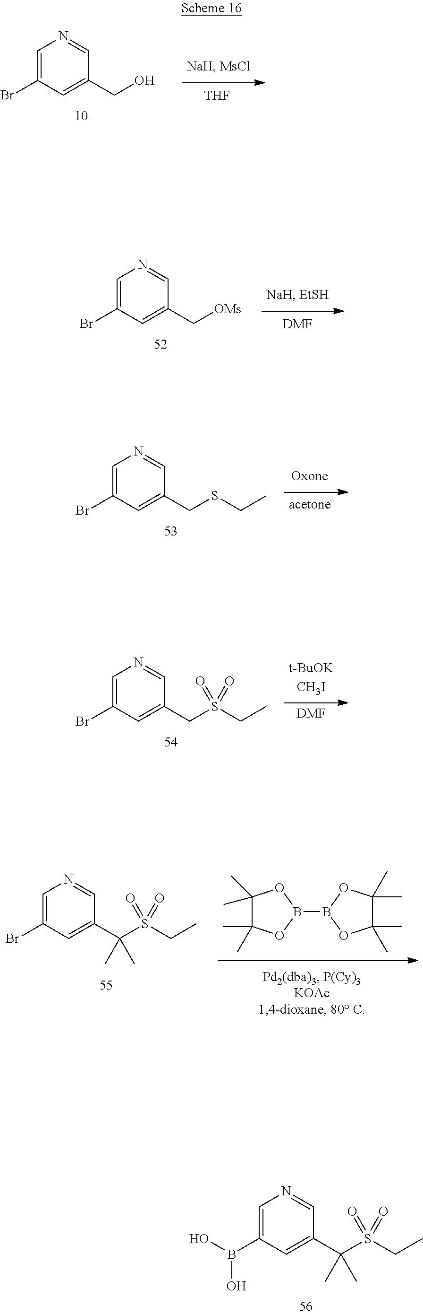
C1=C(Br)C=C(CO)C=N1.[THF].C1=C(Br)C=C(C[OMs])C=N1.[DMF].C1=C(Br)C=C(CSCC)C=N1.[acetone].C1=C(Br)C=C(CS(=O)(CC)=O)C=N1.[DMF].C1(C)(C)C(C)(C)OB(B2OC(C)(C)C(C)(C)O2)O1.C1=C(Br)C=C(C(C)(S(=O)(CC)=O)C)C=N1.C1=C(B(O)O)C=C(C(C)(S(=O)(CC)=O)C)C=N1
